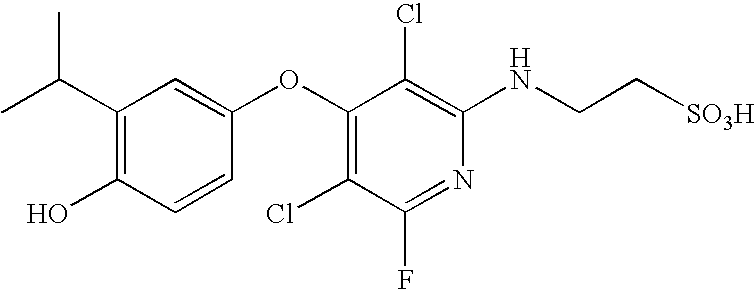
C1(C(C)C)=C(O)C=CC(OC2=C(Cl)C(F)=NC(NCC[SO3H])=C2Cl)=C1
